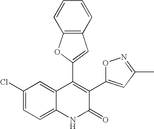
C1(Cl)=CC=C2C(=C1)C(C1=CC3=C(O1)C=CC=C3)=C(C1=CC(C)=NO1)C(=O)N2
